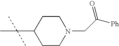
CC(C1CCN(CC([Ph])=O)CC1)(C)C
